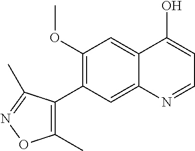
C1(OC)=C(C2=C(C)ON=C2C)C=C2C(=C1)C(O)=CC=N2
